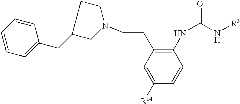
C1=C([R14])C=CC(NC(=O)N[R3])=C1CCN1CCC(CC2=CC=CC=C2)C1
